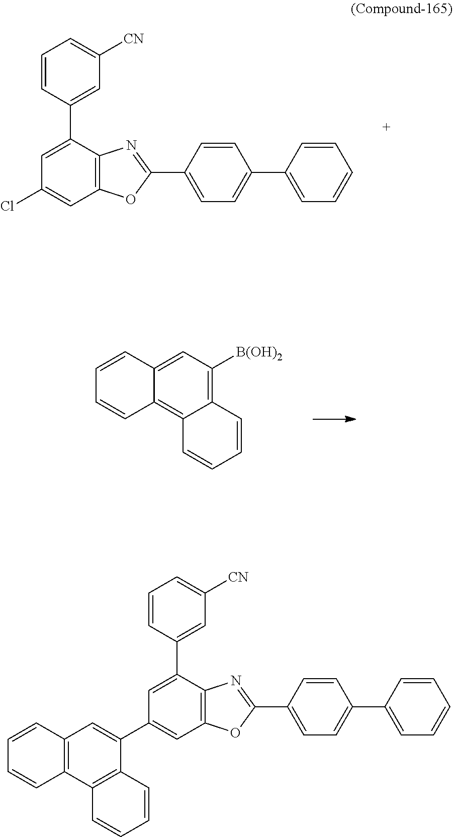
C1(C2=CC=C(C3=NC4=C(O3)C=C(Cl)C=C4C3=CC([CN])=CC=C3)C=C2)=CC=CC=C1.C1=CC2=C3C(=C([B(OH)2])C=C2C=C1)C=CC=C3.C1(C2=CC=C(C3=NC4=C(O3)C=C(C3=CC5=C(C6=C3C=CC=C6)C=CC=C5)C=C4C3=CC([CN])=CC=C3)C=C2)=CC=CC=C1
